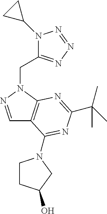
N1(C2CC2)C(CN2C3=C(C=N2)C(N2CCC(O)C2)=NC(C(C)(C)C)=N3)=NN=N1
